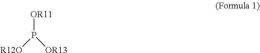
P([OR11])([OR13])[R12O]
